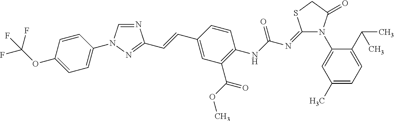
N1=CN(C2=CC=C(OC(F)(F)F)C=C2)N=C1C=CC1=CC(C(OC)=O)=C(NC(N=C2N(C3=CC(C)=CC=C3C(C)C)C(=O)CS2)=O)C=C1
